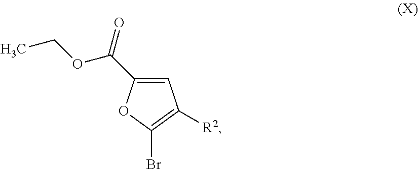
C1=C(C(OCC)=O)OC(Br)=C1[R2]
